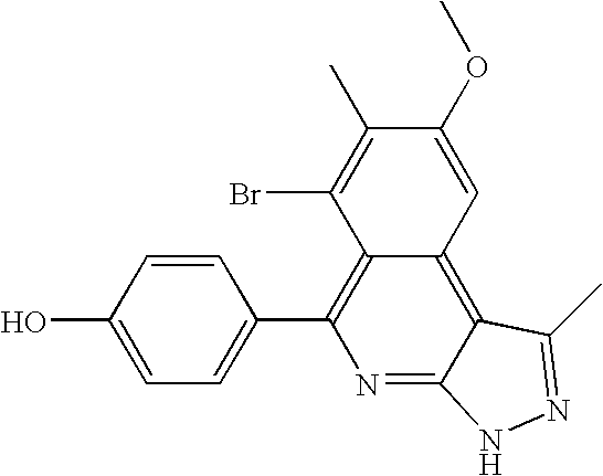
C1=C(O)C=CC(C2=C3C(=C4C(=N2)NN=C4C)C=C(OC)C(C)=C3Br)=C1
